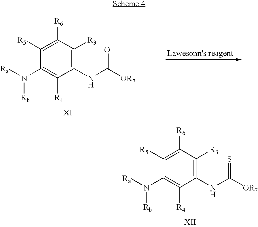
C1([R5])=C([R6])C([R3])=C(NC([OR7])=O)C([R4])=C1N([Ra])[Rb].C1([R5])=C([R6])C([R3])=C(NC([OR7])=S)C([R4])=C1N([Ra])[Rb]
